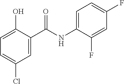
C1(C(NC2=CC=C(F)C=C2F)=O)=CC(Cl)=CC=C1O
